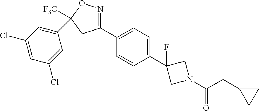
C1(C2=CC=C(C3(F)CN(C(CC4CC4)=O)C3)C=C2)=NOC([F3C])(C2=CC(Cl)=CC(Cl)=C2)C1
